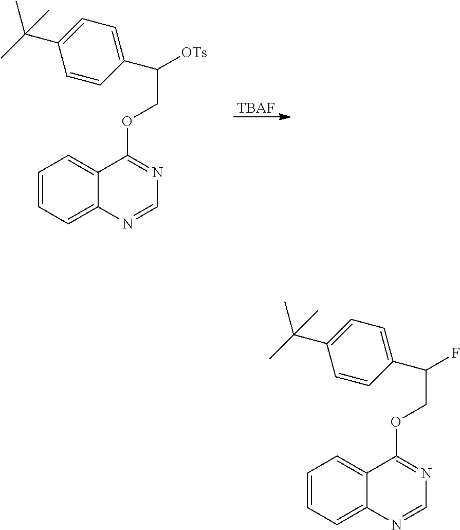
[TBAF].C1=CC=C2C(=C1)C(OCC(C1=CC=C(C(C)(C)C)C=C1)[OTs])=NC=N2.C1=CC=C2C(=C1)C(OCC(C1=CC=C(C(C)(C)C)C=C1)F)=NC=N2
